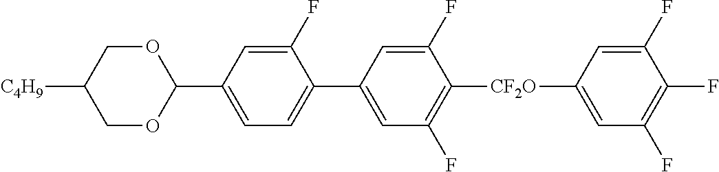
C1(F)=CC(C2OCC([C4H9])CO2)=CC=C1C1=CC(F)=C([CF2O]C2=CC(F)=C(F)C(F)=C2)C(F)=C1
